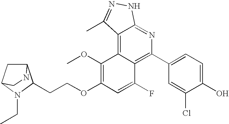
C1(C2=C3C(=C4C(=N2)NN=C4C)C(OC)=C(OCCC2C4CC(N2CC)CN4)C=C3F)=CC=C(O)C(Cl)=C1
